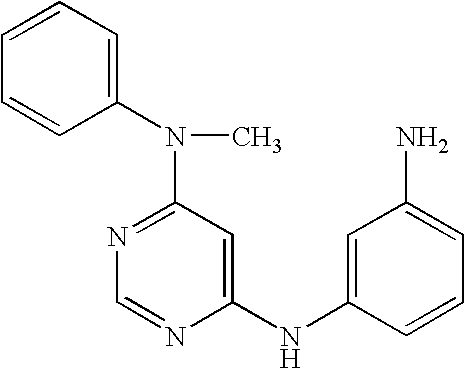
C1=CC=CC(N(C2=NC=NC(NC3=CC(N)=CC=C3)=C2)C)=C1
